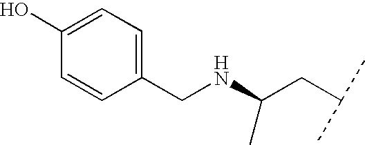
C(NC(CC(C)C)C)C1=CC=C(O)C=C1
